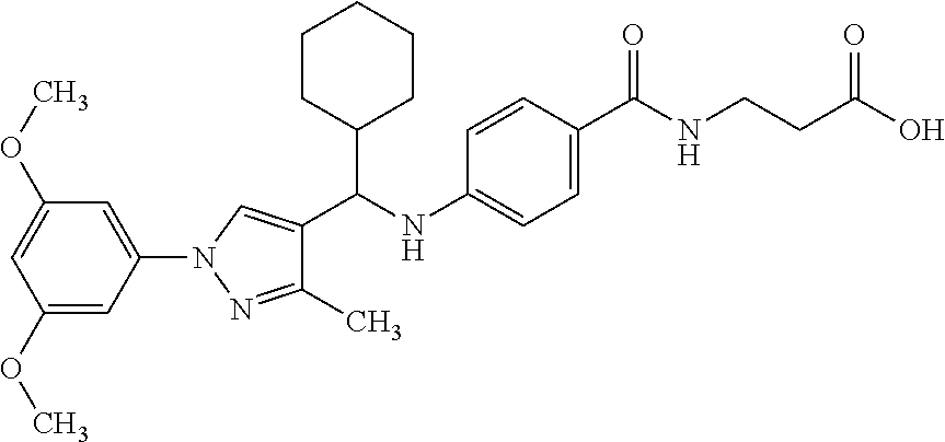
N1(C2=CC(OC)=CC(OC)=C2)N=C(C)C(C(NC2=CC=C(C(NCCC(O)=O)=O)C=C2)C2CCCCC2)=C1
